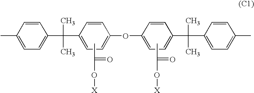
C1=CC(C)=CC=C1C(C)(C)C1=CC=C(OC2=CC=C(C(C)(C)C3=CC=C(C)C=C3)C=C2)C=C1.CC(=O)O[X].CC(O[X])=O
